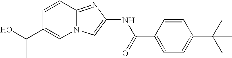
C1=CC2=NC(NC(=O)C3=CC=C(C(C)(C)C)C=C3)=CN2C=C1C(O)C
